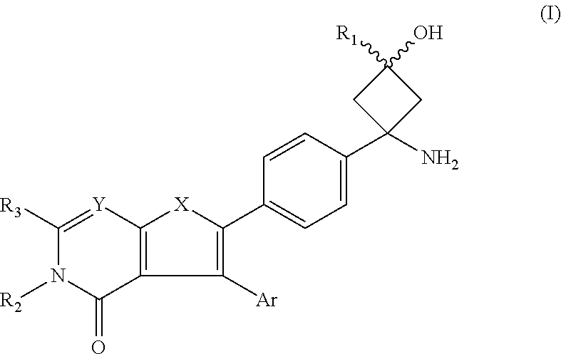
C1C(C2=CC=C(C3=C([Ar])C4=C([X]3)[Y]=C([R3])N([R2])C4=O)C=C2)(N)CC1(O)[R1]
